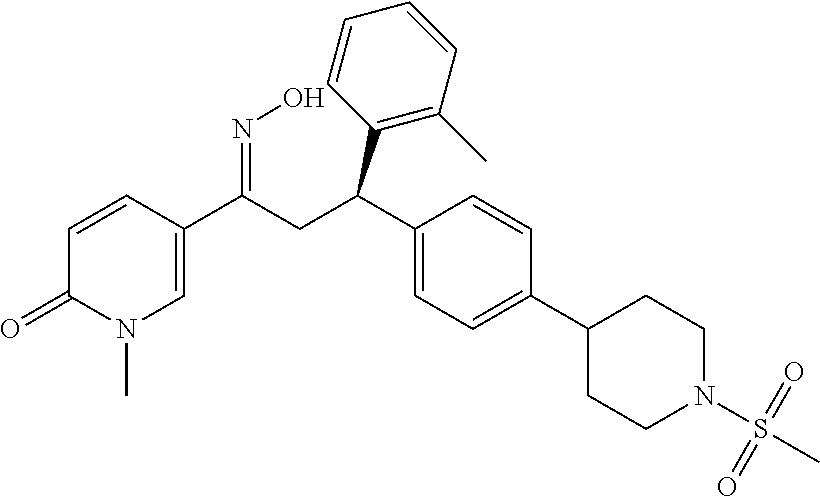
C1(C(CC(C2=C(C)C=CC=C2)C2=CC=C(C3CCN(S(C)(=O)=O)CC3)C=C2)=NO)=CN(C)C(=O)C=C1
